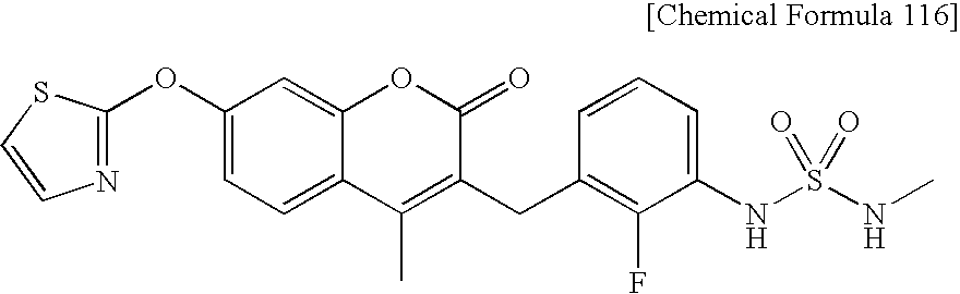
O(C1=CC=C2C(=C1)OC(=O)C(CC1=C(F)C(NS(NC)(=O)=O)=CC=C1)=C2C)C1=NC=CS1
